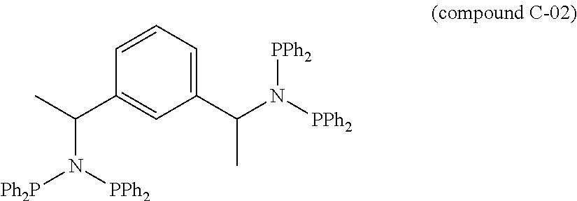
CC(N([Ph2P])[PPh2])C1=CC(C(N([PPh2])[PPh2])C)=CC=C1
